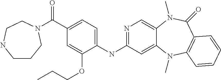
N1=C(NC2=CC=C(C(=O)N3CCCNCC3)C=C2OCCC)C=C2C(=C1)N(C)C(=O)C1=C(N2C)C=CC=C1
